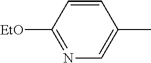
N1=C([EtO])C=CC(C)=C1
